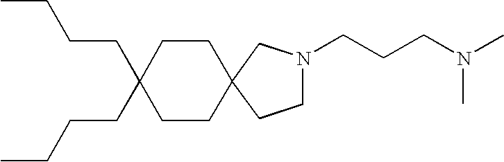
C1(CCCC)(CCCC)CCC2(CC1)CCN(CCCN(C)C)C2
